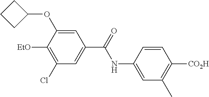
C1=C(NC(=O)C2=CC(Cl)=C([EtO])C(OC3CCC3)=C2)C=CC([CO2H])=C1C
